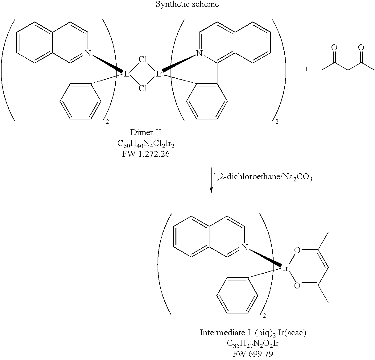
C1=CC=C2C(=C1)C=CN1=C2C2=C(C=CC=C2)[Ir]12Cl[Ir]1(Cl2)N2=CC=C3C(=C2C2=C1C=CC=C2)C=CC=C3.CC(CC(C)=O)=O.C1=CC=C2C(=C1)C=CN1=C2C2=C(C=CC=C2)[Ir]12O=C(C)C=C(C)O2
